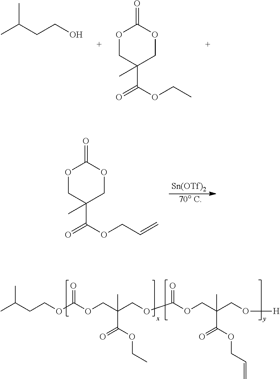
CC(CCO)C.O1CC(C(OCC)=O)(C)COC1=O.[Sn(OTf)2].[70 C].O1CC(C(OCC=C)=O)(C)COC1=O.CC(CCOC(OCC(COC(OCC(CO[H])(C(OCC=C)=O)C)=O)(C(OCC)=O)C)=O)C
